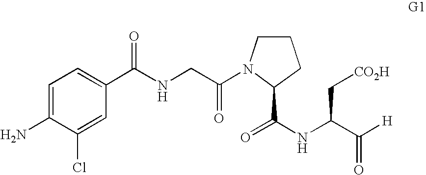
C1=C(N)C(Cl)=CC(C(NCC(=O)N2CCCC2C(NC(C([H])=O)C[CO2H])=O)=O)=C1
